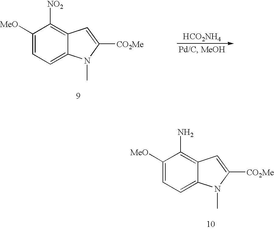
C1(N)=C2C(=CC=C1[MeO])N(C)C([CO2Me])=C2.C1([NO2])=C2C(=CC=C1[MeO])N(C)C([CO2Me])=C2.[HCO2NH4]
